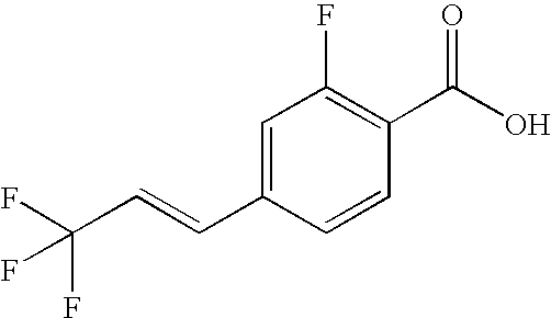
C1=C(C=CC(F)(F)F)C=CC(C(O)=O)=C1F
